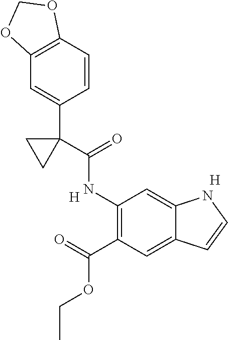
C1(C(=O)OCC)=C(NC(=O)C2(C3=CC4=C(C=C3)OCO4)CC2)C=C2C(=C1)C=CN2.[H].[H]
